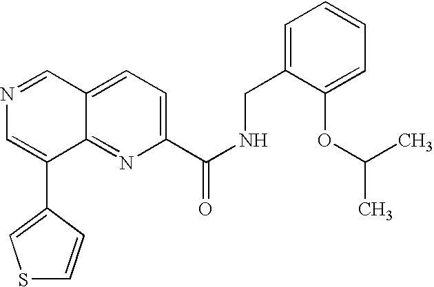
C1(C(NCC2=CC=CC=C2OC(C)C)=O)=CC=C2C(=N1)C(C1=CSC=C1)=CN=C2
